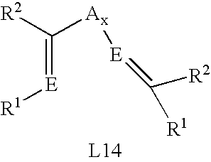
C(=[E][R1])([Ax][E]=C([R2])[R1])[R2]
